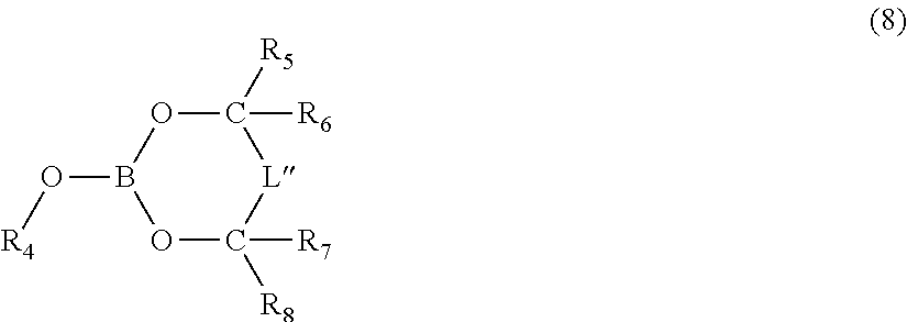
C1([R6])([R5])OB(O[R4])OC([R7])([R8])[L]1
